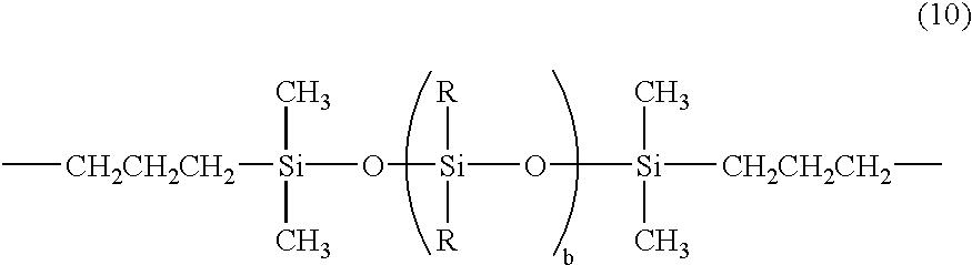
C[CH2CH2CH2][Si](C)(C)O[Si](O[Si](C)(C)[CH2CH2CH2]C)([R])[R]
